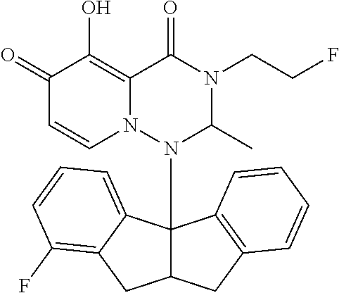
C1(=O)C=CN2C(=C1O)C(=O)N(CCF)C(C)N2C12C(CC3=C1C=CC=C3)CC1=C(F)C=CC=C21
